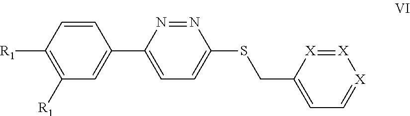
C1=CC([R1])=C([R1])C=C1C1=CC=C(SCC2=CC=[X][X]=[X]2)N=N1
